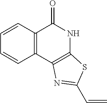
C1=CC2=C(C=C1)C1=C(NC2=O)SC(C=C)=N1
